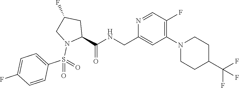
C1(CNC(C2CC(F)CN2S(=O)(C2=CC=C(F)C=C2)=O)=O)=CC(N2CCC(C(F)(F)F)CC2)=C(F)C=N1
